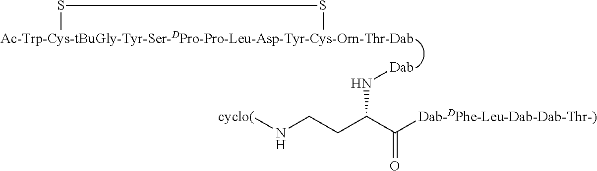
[Ac-Trp-Cys-tBuGly-Tyr-Ser-DPro-Pro-Leu-Asp-Tyr-Cys-Orn-Thr-Dab]1SS1.[Dab]NC(CCN[cyclo(])C([Dab-DPhe-Leu-Dab-Dab-Thr-)])=O
